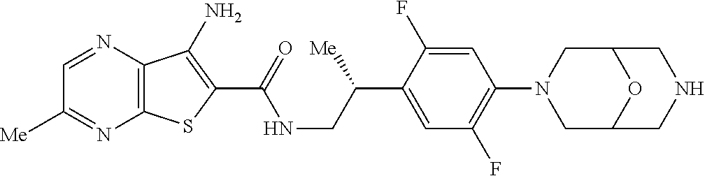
C12=C(N=CC([Me])=N1)C(N)=C(C(=O)NCC(C1=CC(F)=C(N3CC4OC(C3)CNC4)C=C1F)[Me])S2
